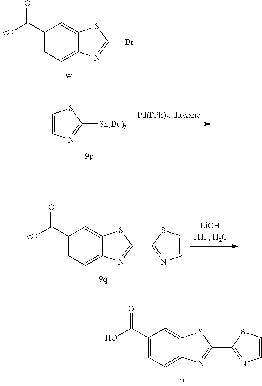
C1(C(=O)O)=CC=C2C(=C1)SC(C1=NC=CS1)=N2.C1(C(=O)[EtO])=CC=C2C(=C1)SC(Br)=N2.C1=CSC([Sn(Bu)3])=N1.C1(C(=O)[EtO])=CC=C2C(=C1)SC(C1=NC=CS1)=N2
